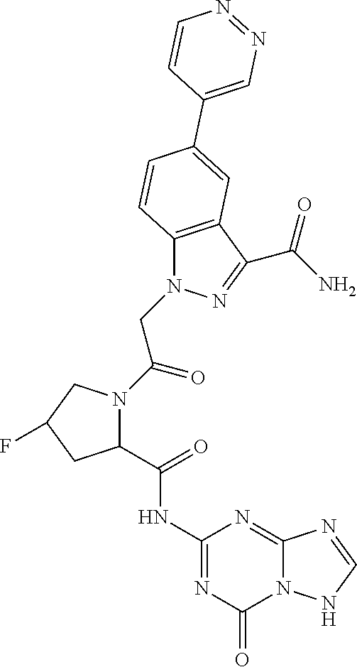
C12=NC(NC(=O)C3N(C(CN4C5=C(C(C(N)=O)=N4)C=C(C4=CN=NC=C4)C=C5)=O)CC(F)C3)=NC(=O)N1NC=N2
